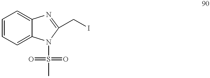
C1=CC=C2C(=C1)N=C(CI)N2S(=O)(=O)C
